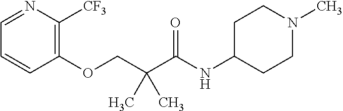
C1=NC([CF3])=C(OCC(C(NC2CCN(C)CC2)=O)(C)C)C=C1
